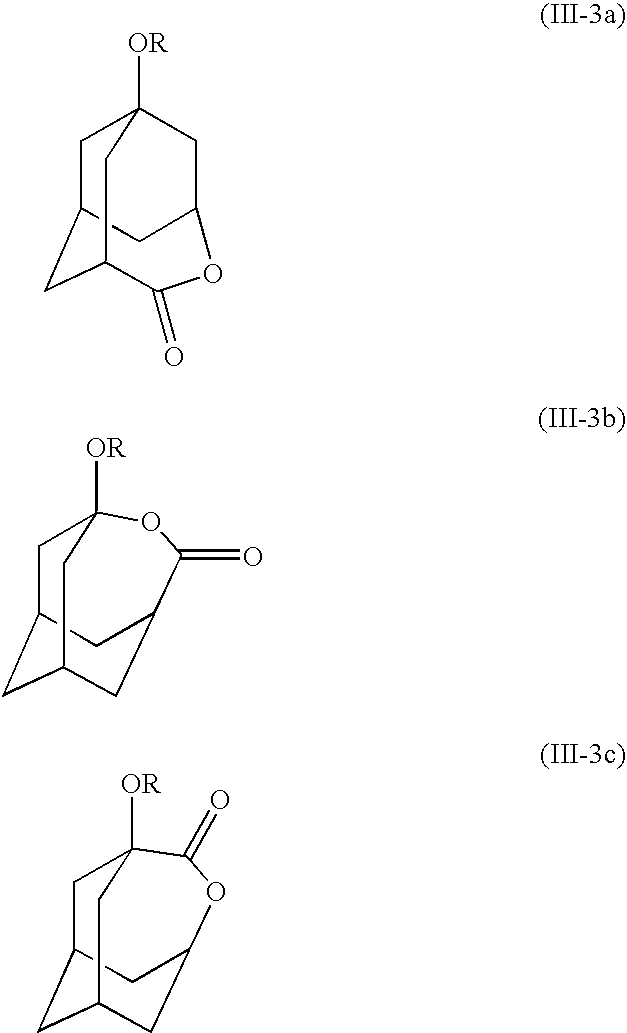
C1C2CC3C(=O)OC(CC1([OR])C3)C2.C1C2CC3CC(C2)C(=O)OC1([OR])C3.C1C2CC3CC(C2)OC(=O)C1([OR])C3
